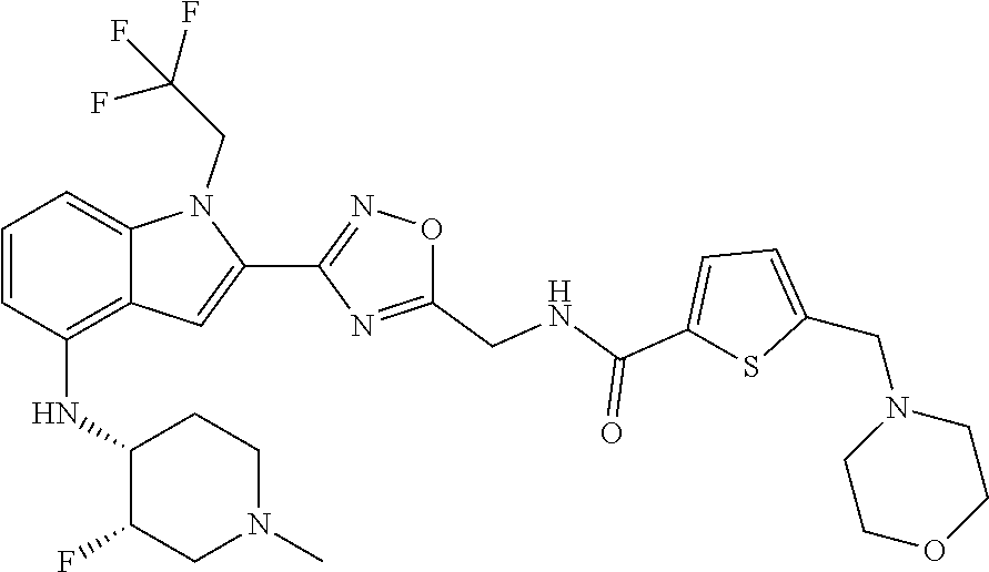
C1=C(CN2CCOCC2)SC(C(=O)NCC2=NC(C3=CC4=C(NC5C(F)CN(C)CC5)C=CC=C4N3CC(F)(F)F)=NO2)=C1
